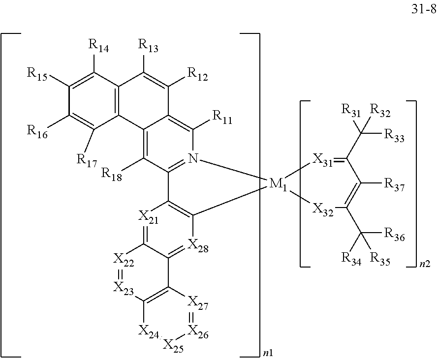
[X21]1=C2C(=[X28]C3=C1C1=N(C([R11])=C4C(=C1[R18])C1=C(C([R13])=C4[R12])C([R14])=C([R15])C([R16])=C1[R17])[M1]31[X32]C(C([R34])([R36])[R35])=C([R37])C(C([R31])([R33])[R32])=[X31]1)C1=C([X23]=[X22]2)[X24]=[X25][X26]=[X27]1
